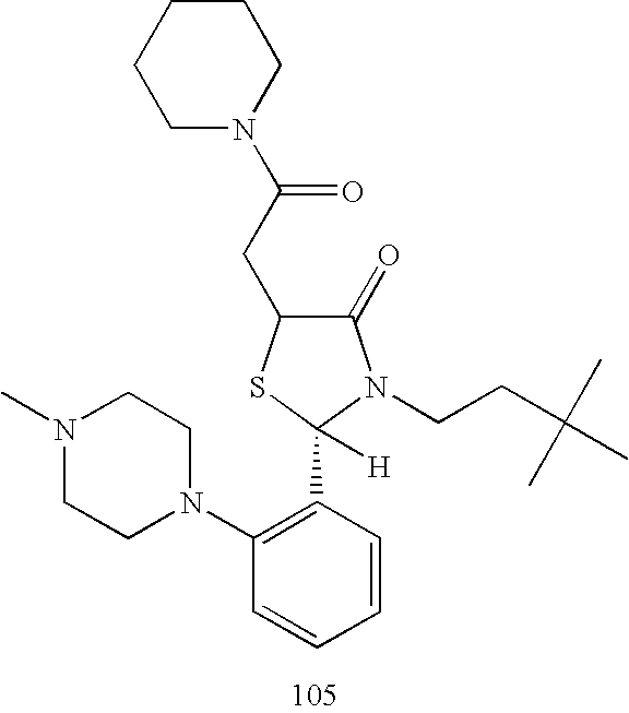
C1(=O)C(CC(N2CCCCC2)=O)SC(C2=C(N3CCN(C)CC3)C=CC=C2)([H])N1CCC(C)(C)C
